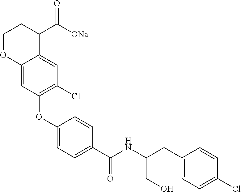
C1(OC2=C(Cl)C=C3C(=C2)OCCC3C([ONa])=O)=CC=C(C(NC(CO)CC2=CC=C(Cl)C=C2)=O)C=C1
